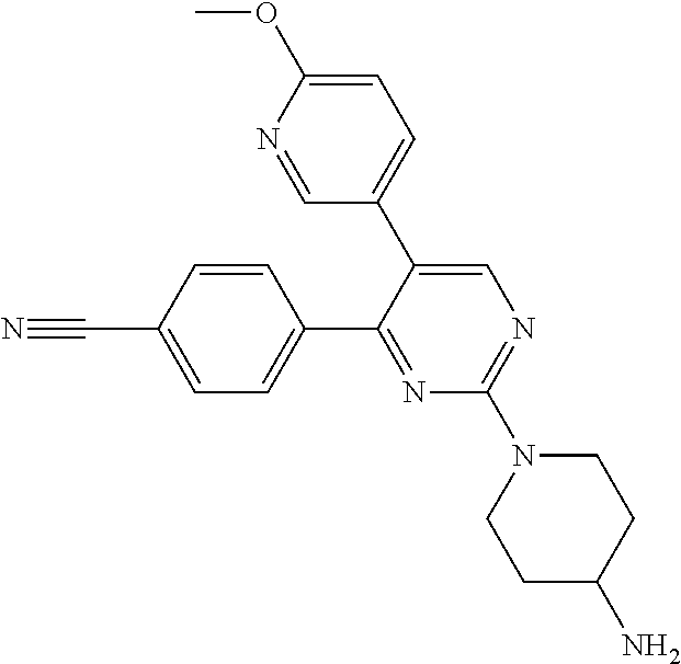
C1=C(C#N)C=CC(C2=NC(N3CCC(N)CC3)=NC=C2C2=CC=C(OC)N=C2)=C1
